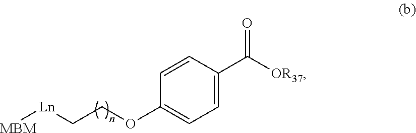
C1=C(C([OR37])=O)C=CC(OCC[Ln][MBM])=C1
